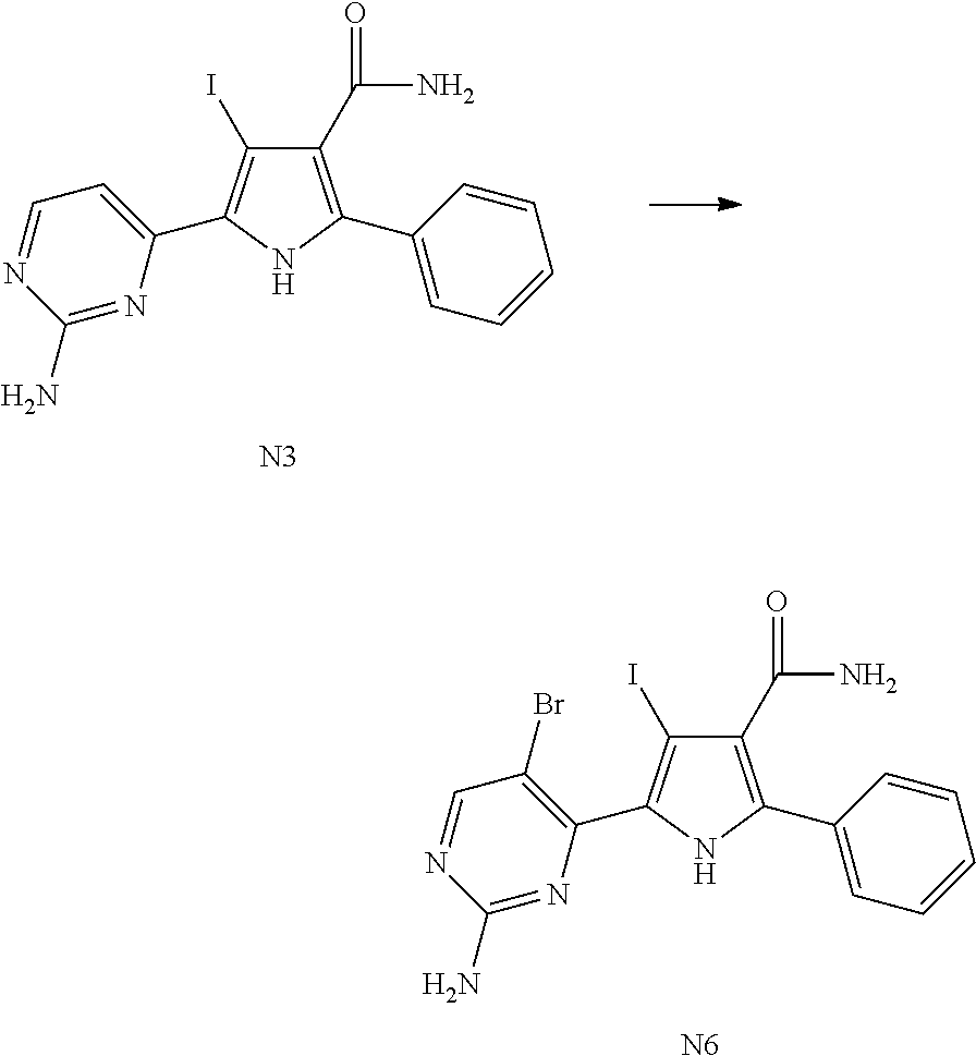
C1(C2=C(I)C(C(N)=O)=C(C3=CC=CC=C3)N2)=CC=NC(N)=N1.[N3].C1(C2=C(I)C(C(N)=O)=C(C3=CC=CC=C3)N2)=C(Br)C=NC(N)=N1.[N6]
